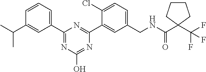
C1(CNC(C2(C(F)(F)F)CCCC2)=O)=CC=C(Cl)C(C2=NC(C3=CC=CC(C(C)C)=C3)=NC(O)=N2)=C1
